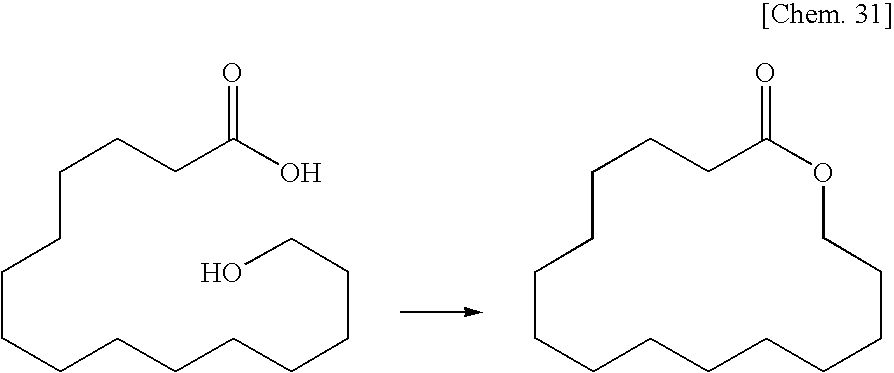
C(CCC(O)=O)CCCCCCCCCCCO.C1CCC(=O)OCCCCCCCCCCC1
